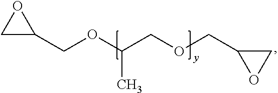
C1C(COC(COCC2OC2)C)O1
